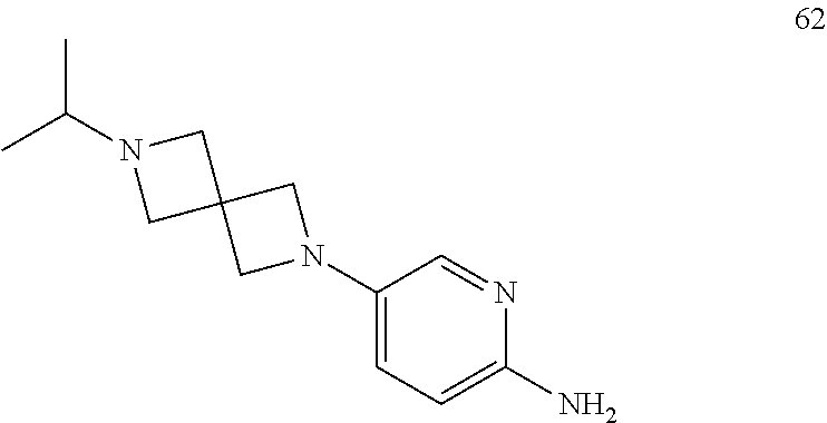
N1(C2=CC=C(N)N=C2)CC2(C1)CN(C(C)C)C2
